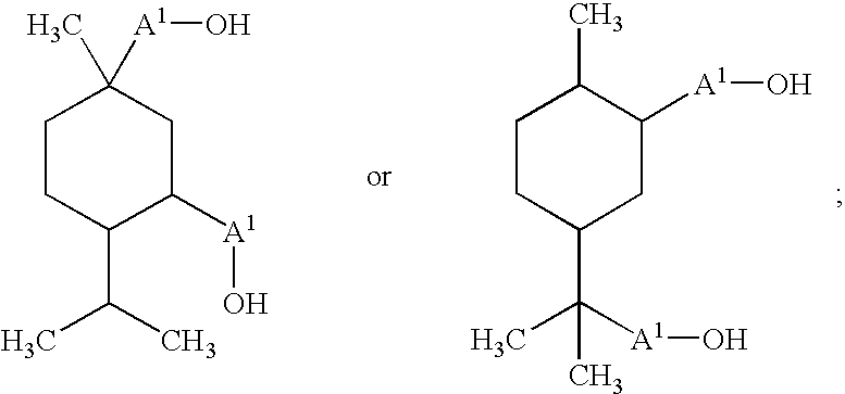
C1CC(C(C)C)C([A1]O)CC1(C)[A1]O.C1CC(C(C)(C)[A1]O)CC([A1]O)C1C
